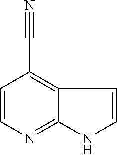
C1=CN=C2NC=CC2=C1C#N
